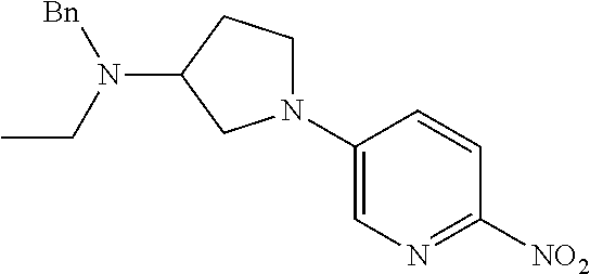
C1(N2CCC(N(CC)[Bn])C2)=CN=C([NO2])C=C1
